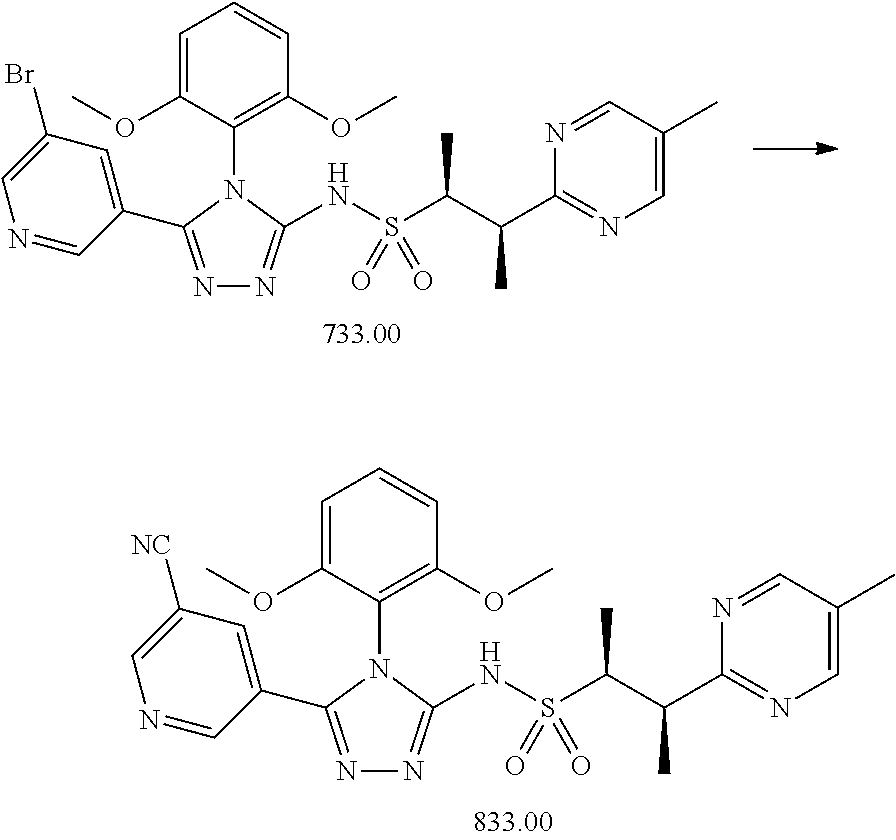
N(S(C(C(C1=NC=C(C)C=N1)C)C)(=O)=O)C1=NN=C(C2=CC(Br)=CN=C2)N1C1=C(OC)C=CC=C1OC.N(S(C(C(C1=NC=C(C)C=N1)C)C)(=O)=O)C1=NN=C(C2=CC([NC])=CN=C2)N1C1=C(OC)C=CC=C1OC
